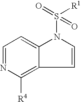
C1=CN(S(=O)([R1])=O)C2=CC=NC([R4])=C12
